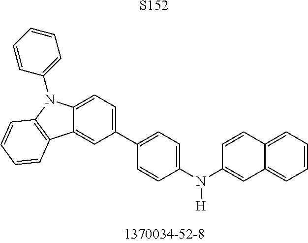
C1(N(C2=CC3=CC=CC=C3C=C2)[H])=CC=C(C2=CC=C3C(=C2)C2=C(N3C3=CC=CC=C3)C=CC=C2)C=C1.[S152]
